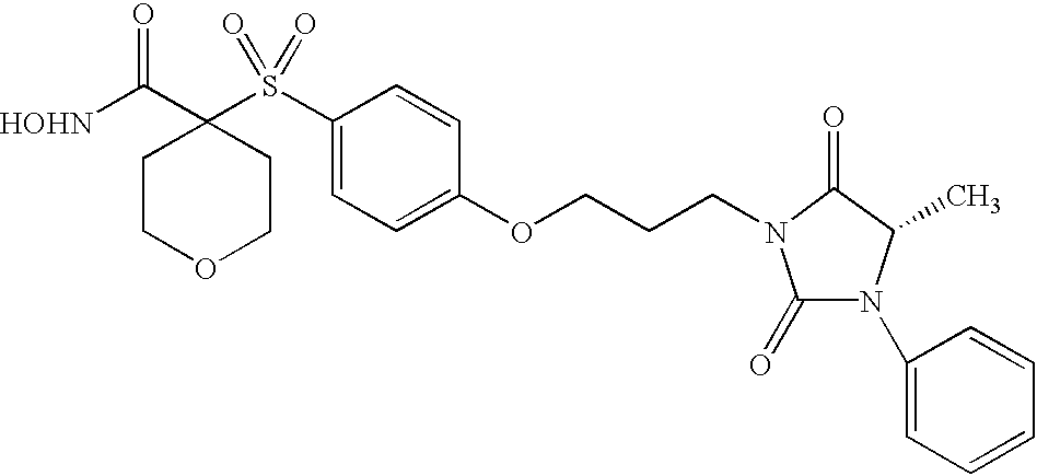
[HOHN]C(C1(S(C2=CC=C(OCCCN3C(=O)N(C4=CC=CC=C4)C(C)C3=O)C=C2)(=O)=O)CCOCC1)=O
